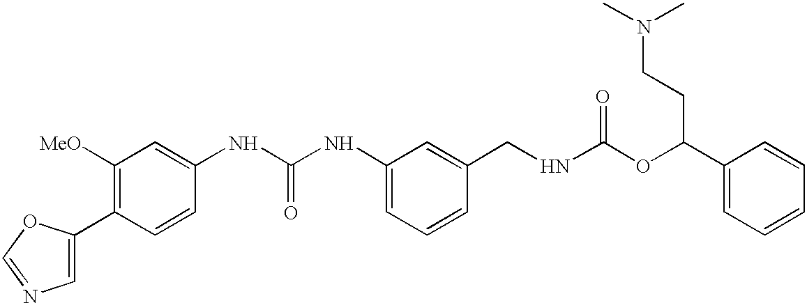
C1=C(C2=C([MeO])C=C(NC(NC3=CC=CC(CNC(OC(C4=CC=CC=C4)CCN(C)C)=O)=C3)=O)C=C2)OC=N1
